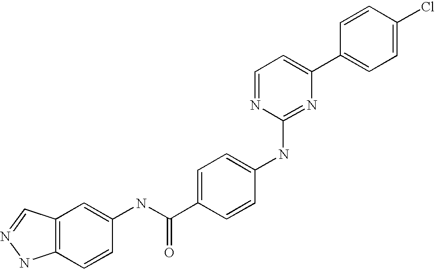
C1=CC(C2=CC=NC(NC3=CC=C(C(NC4=CC5=C(C=C4)NN=C5)=O)C=C3)=N2)=CC=C1Cl
